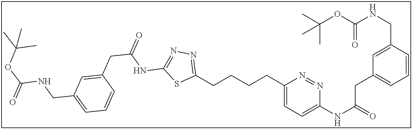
C1(CCCCC2=NN=C(NC(CC3=CC(CNC(OC(C)(C)C)=O)=CC=C3)=O)S2)=CC=C(NC(=O)CC2=CC=CC(CNC(OC(C)(C)C)=O)=C2)N=N1
